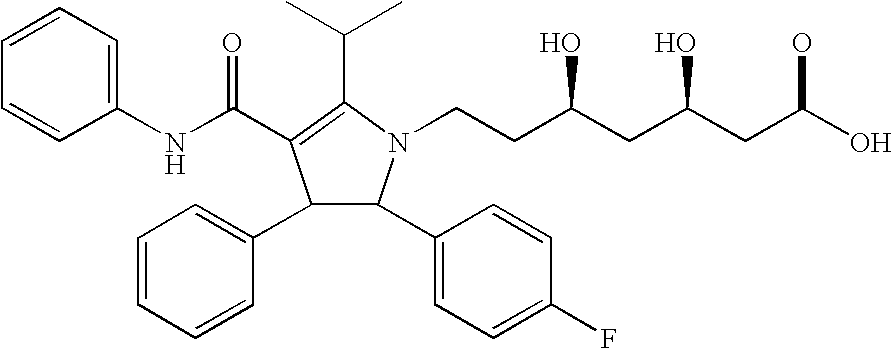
C1=CC=C(NC(=O)C2=C(C(C)C)N(CCC(CC(CC(O)O)O)O)C(C3=CC=C(F)C=C3)C2C2=CC=CC=C2)C=C1
